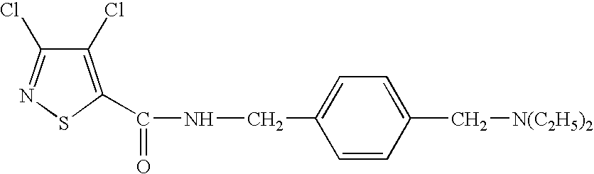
C1(Cl)=C(C(=O)NCC2=CC=C(C[N(C2H5)2])C=C2)SN=C1Cl
